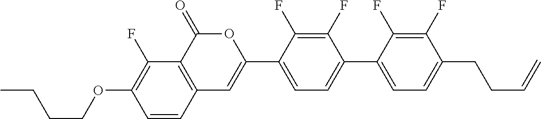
C12=C(C(=O)OC(C3=CC=C(C4=CC=C(CCC=C)C(F)=C4F)C(F)=C3F)=C1)C(F)=C(OCCCC)C=C2
